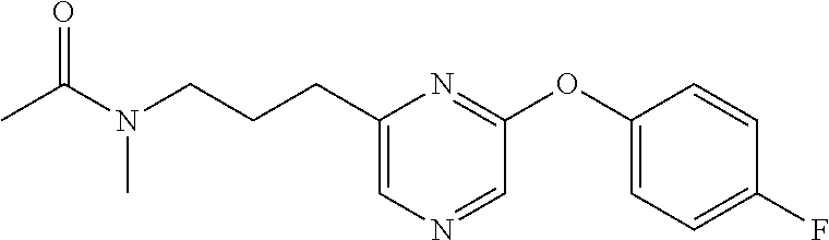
C1(CCCN(C)C(=O)C)=CN=CC(OC2=CC=C(F)C=C2)=N1
